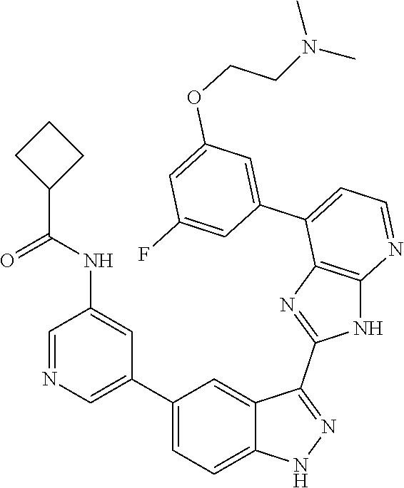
C1=NC=C(C2=CC=C3C(=C2)C(C2=NC4=C(N2)N=CC=C4C2=CC(OCCN(C)C)=CC(F)=C2)=NN3)C=C1NC(=O)C1CCC1
